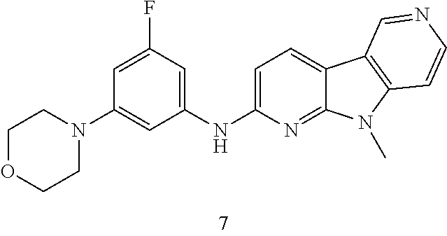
C1=C(NC2=CC(F)=CC(N3CCOCC3)=C2)N=C2C(=C1)C1=C(N2C)C=CN=C1
